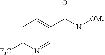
C(C1=CC=C([F3C])N=C1)(N([OMe])C)=O
